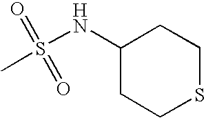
S(NC1CCSCC1)(C)(=O)=O
